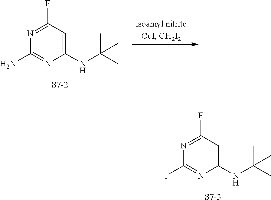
N1=C(F)C=C(NC(C)(C)C)N=C1I.[S7-3].N1=C(F)C=C(NC(C)(C)C)N=C1N.[S7-2]
